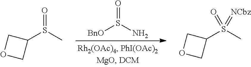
CS(C1COC1)(=O)=[NCbz].CS(C1COC1)=O.NS([BnO])=O
